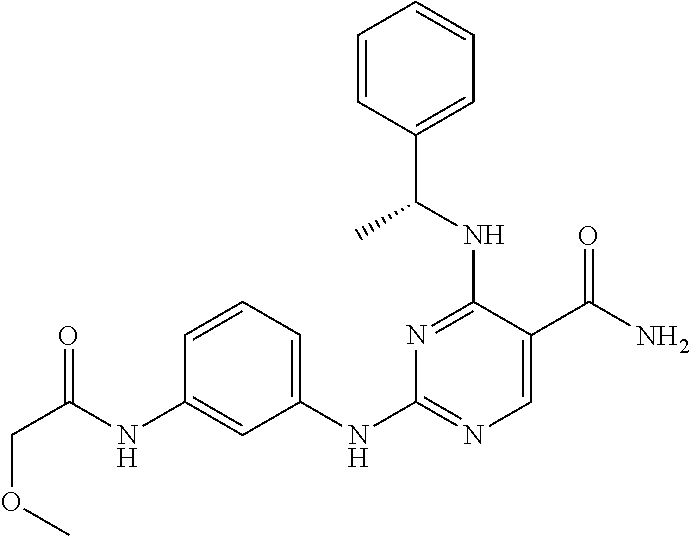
C1=CC(NC(=O)COC)=CC(NC2=NC=C(C(N)=O)C(NC(C3=CC=CC=C3)C)=N2)=C1
